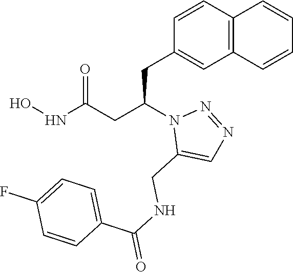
C1(CC(CC(NO)=O)N2C(CNC(=O)C3=CC=C(F)C=C3)=CN=N2)=CC2=C(C=C1)C=CC=C2
